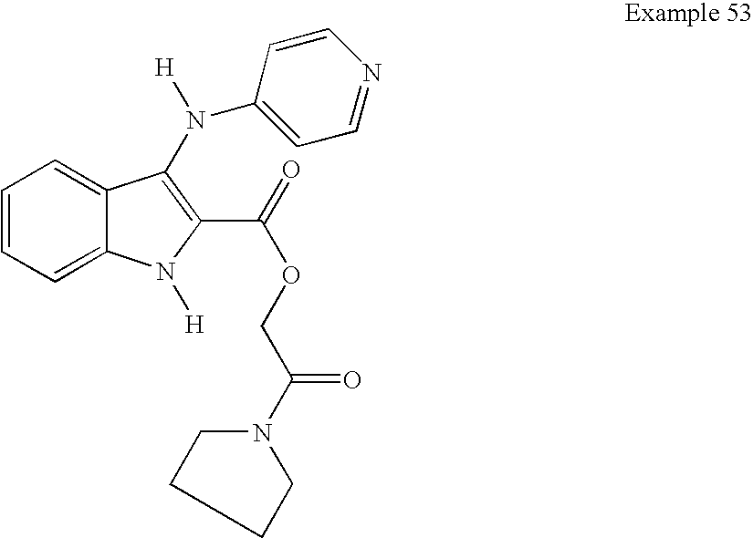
C1=C2C(=CC=C1)C(N(C1=CC=NC=C1)[H])=C(C(OCC(N1CCCC1)=O)=O)N2[H]
